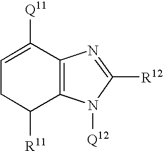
C1=C([Q11])C2=C(C([R11])C1)N([Q12])C([R12])=N2
